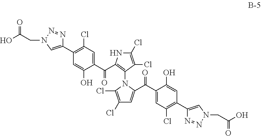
C1(C2=C(Cl)C=C(C(=O)C3=C(N4C(Cl)=C(Cl)C=C4C(=O)C4=CC(Cl)=C(C5=CN(CC(O)=O)N=N5)C=C4O)C(Cl)=C(Cl)N3)C(O)=C2)=CN(CC(O)=O)N=N1
